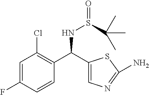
C1=C(F)C=CC(C(C2=CN=C(N)S2)NS(=O)C(C)(C)C)=C1Cl
